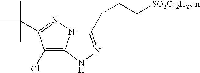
C1(Cl)=C2N(N=C1C(C)(C)C)C(CCC[SO2C12H25-n])=NN2
